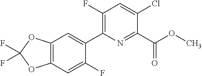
FC1(F)OC2=C(O1)C=C(C1=C(F)C=C(Cl)C(C(OC)=O)=N1)C(F)=C2
